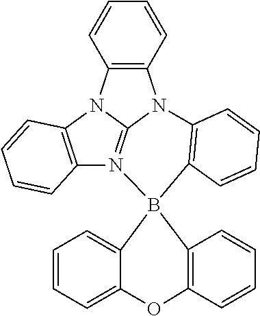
C12=C(C=CC=C1)N1C3=N(C4=C(N23)C=CC=C4)B2(C3=C1C=CC=C3)C1=CC=CC=C1OC1=C2C=CC=C1
